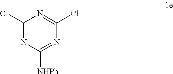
C1(Cl)=NC([NHPh])=NC(Cl)=N1
